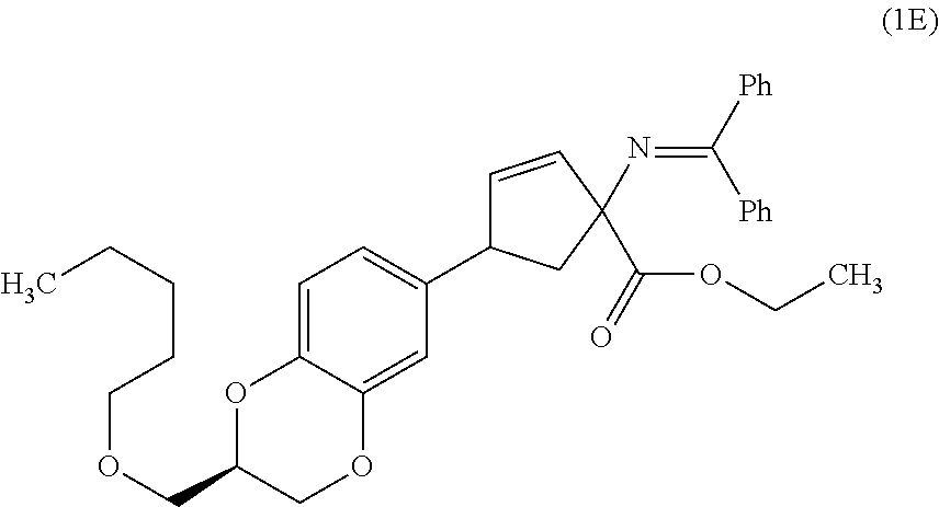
C1=C2C(=CC(C3C=CC(N=C([Ph])[Ph])(C(=O)OCC)C3)=C1)OCC(COCCCCC)O2
